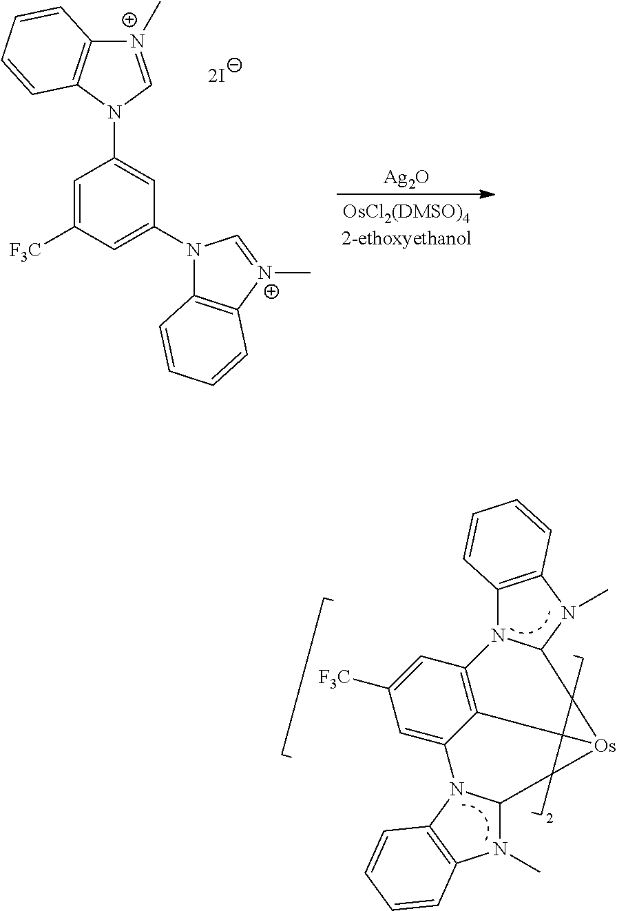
[Ag2O].C1=C([F3C])C=C(N2C3=C([N+](C)=C2)C=CC=C3)C=C1N1C2=C([N+](C)=C1)C=CC=C2.C12=C(N(C)C3N1C1=C4C(=CC([F3C])=C1)N1C(N(C)C5=C1C=CC=C5)[Os]34)C=CC=C2
